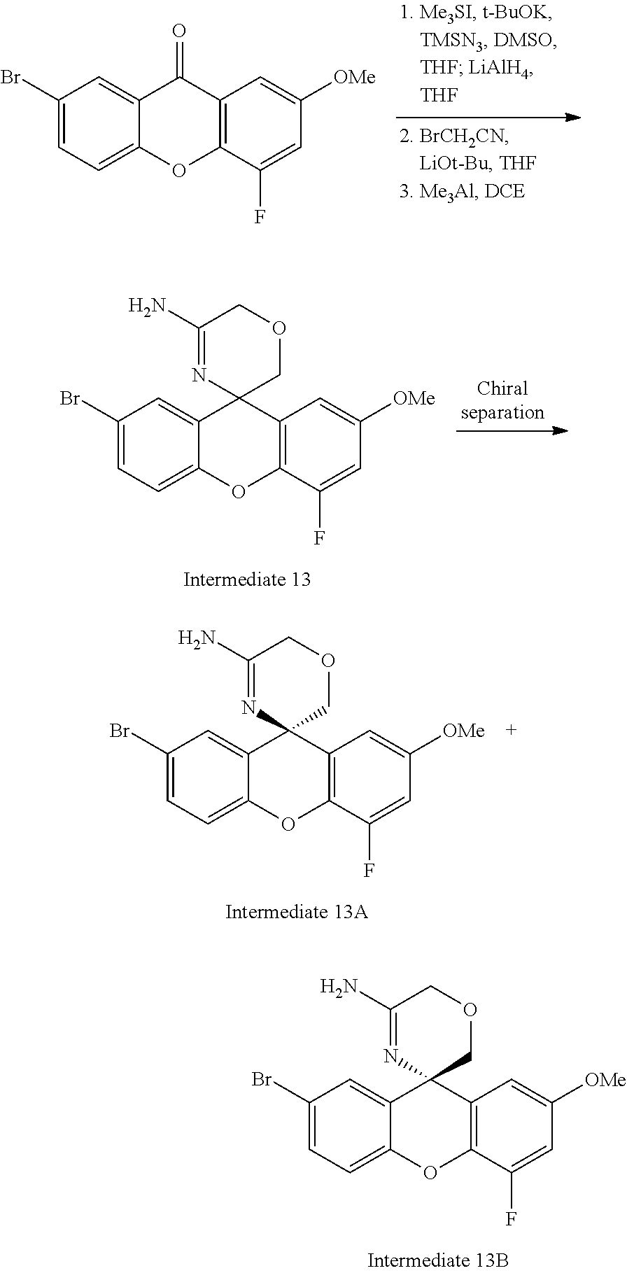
C12=CC=C(Br)C=C1C(=O)C1=C(O2)C(F)=CC([OMe])=C1.C12=CC=C(Br)C=C1C1(C3=C(O2)C(F)=CC([OMe])=C3)COCC(N)=N1.C12=CC=C(Br)C=C1C1(C3=C(O2)C(F)=CC([OMe])=C3)COCC(N)=N1.C12=CC=C(Br)C=C1C1(C3=C(O2)C(F)=CC([OMe])=C3)COCC(N)=N1
